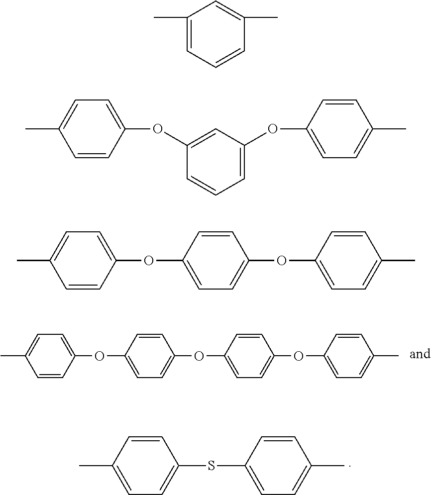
C1(OC2=CC=C(OC3=CC=C(C)C=C3)C=C2)=CC=C(OC2=CC=C(C)C=C2)C=C1.C1(SC2=CC=C(C)C=C2)=CC=C(C)C=C1.C1(C)=CC=CC(C)=C1.C1=CC(OC2=CC(OC3=CC=C(C)C=C3)=CC=C2)=CC=C1C.C1(OC2=CC=C(OC3=CC=C(C)C=C3)C=C2)=CC=C(C)C=C1
